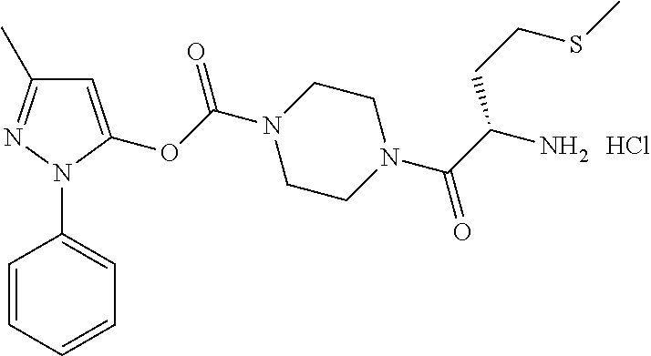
C1=C(OC(N2CCN(C(C(N)CCSC)=O)CC2)=O)N(C2=CC=CC=C2)N=C1C.Cl
